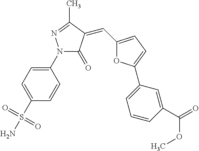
C1(S(=O)(=O)N)=CC=C(N2C(=O)C(=CC3=CC=C(C4=CC=CC(C(=O)OC)=C4)O3)C(C)=N2)C=C1
